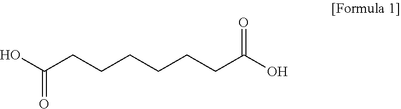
OC(=O)CCCCCCC(O)=O
